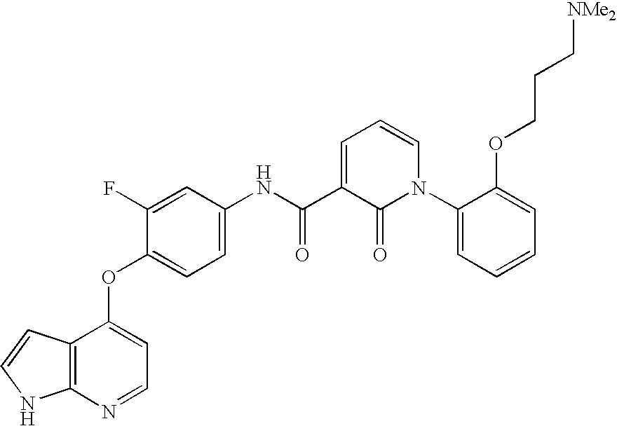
O(C1=CC=NC2=C1C=CN2)C1=CC=C(NC(C2=CC=CN(C3=CC=CC=C3OCCC[NMe2])C2=O)=O)C=C1F
